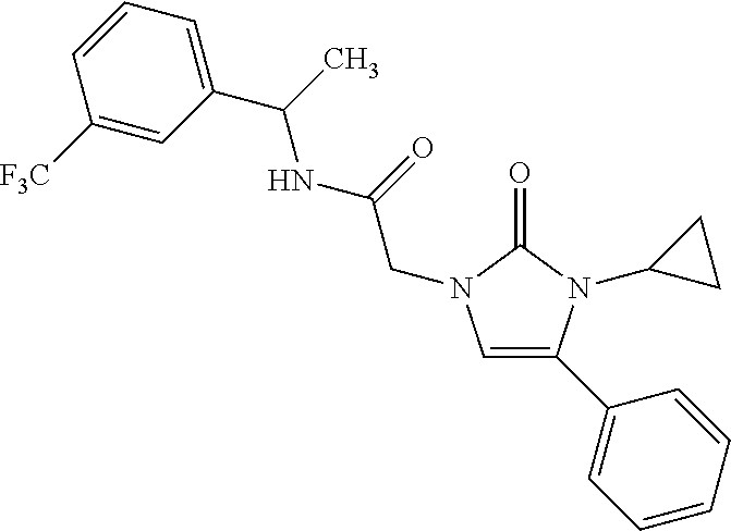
C1=C(C2=CC=CC=C2)N(C2CC2)C(=O)N1CC(=O)NC(C)C1=CC=CC([F3C])=C1
